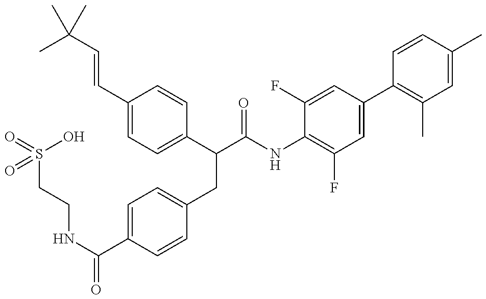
O=S(CCNC(C1=CC=C(CC(C2=CC=C(C=CC(C)(C)C)C=C2)C(=O)NC2=C(F)C=C(C3=C(C)C=C(C)C=C3)C=C2F)C=C1)=O)(O)=O
